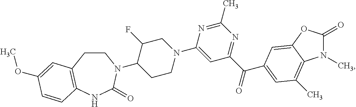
N1(C)C(=O)OC2=CC(C(C3=NC(C)=NC(N4CC(F)C(N5CCC6=C(NC5=O)C=CC(OC)=C6)CC4)=C3)=O)=CC(C)=C12
